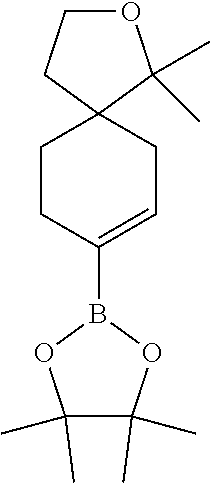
C1CC(B2OC(C)(C)C(C)(C)O2)=CCC12C(C)(C)OCC2
